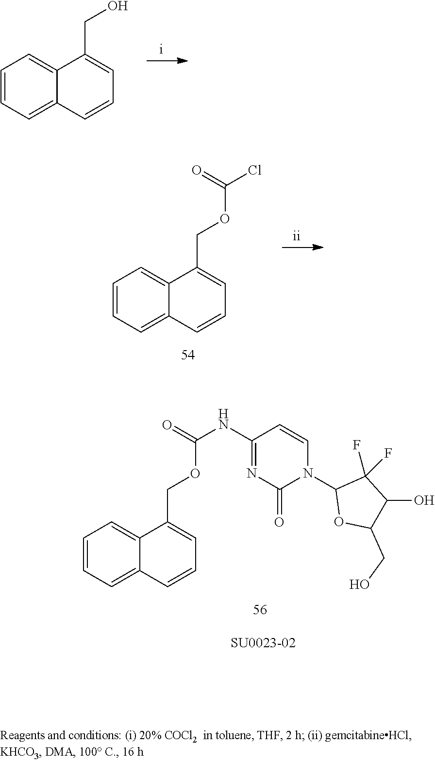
C1=CC=C2C(=C1)C(CO)=CC=C2.C1=CC=C2C(=C1)C(COC(Cl)=O)=CC=C2.C1=CC=C2C(=C1)C(COC(NC1=NC(=O)N(C3OC(CO)C(O)C3(F)F)C=C1)=O)=CC=C2
